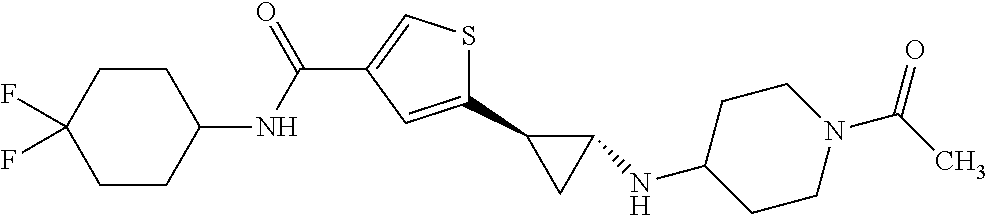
C1(C2CC2NC2CCN(C(=O)C)CC2)=CC(C(NC2CCC(F)(F)CC2)=O)=CS1
